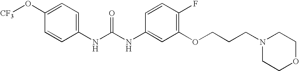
C1(O[CF3])=CC=C(NC(NC2=CC(OCCCN3CCOCC3)=C(F)C=C2)=O)C=C1
